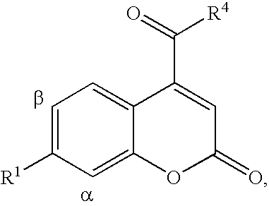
C1=C([R1])C=C2C(=C1)C(C([R4])=O)=CC(=O)O2
